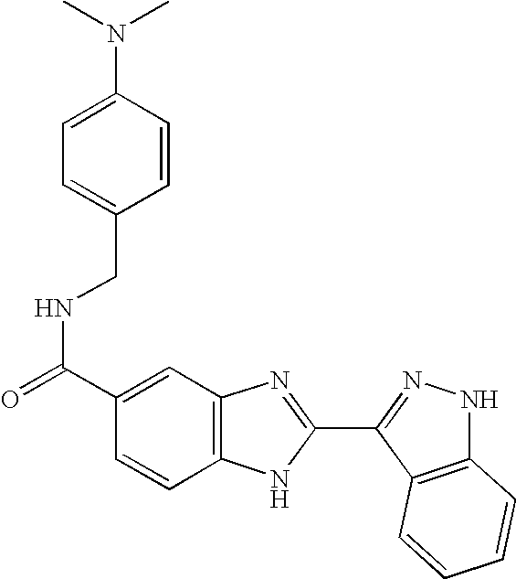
N(C(C1=CC2=C(C=C1)NC(C1=NNC3=C1C=CC=C3)=N2)=O)CC1=CC=C(N(C)C)C=C1
